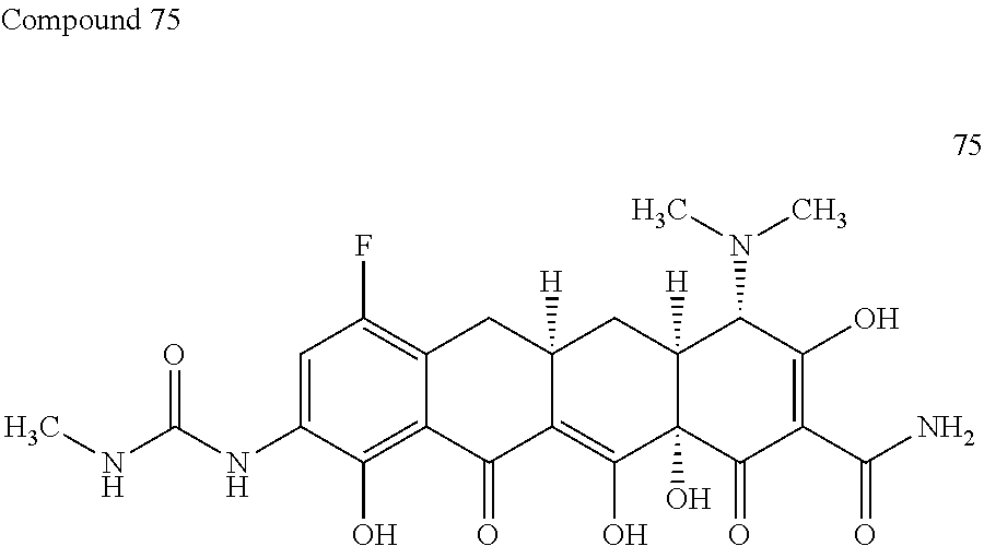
C(NC1=CC(F)=C2C(=C1O)C(=O)C1=C(O)C3(O)C([H])(CC1([H])C2)C(N(C)C)C(O)=C(C(N)=O)C3=O)(=O)NC
